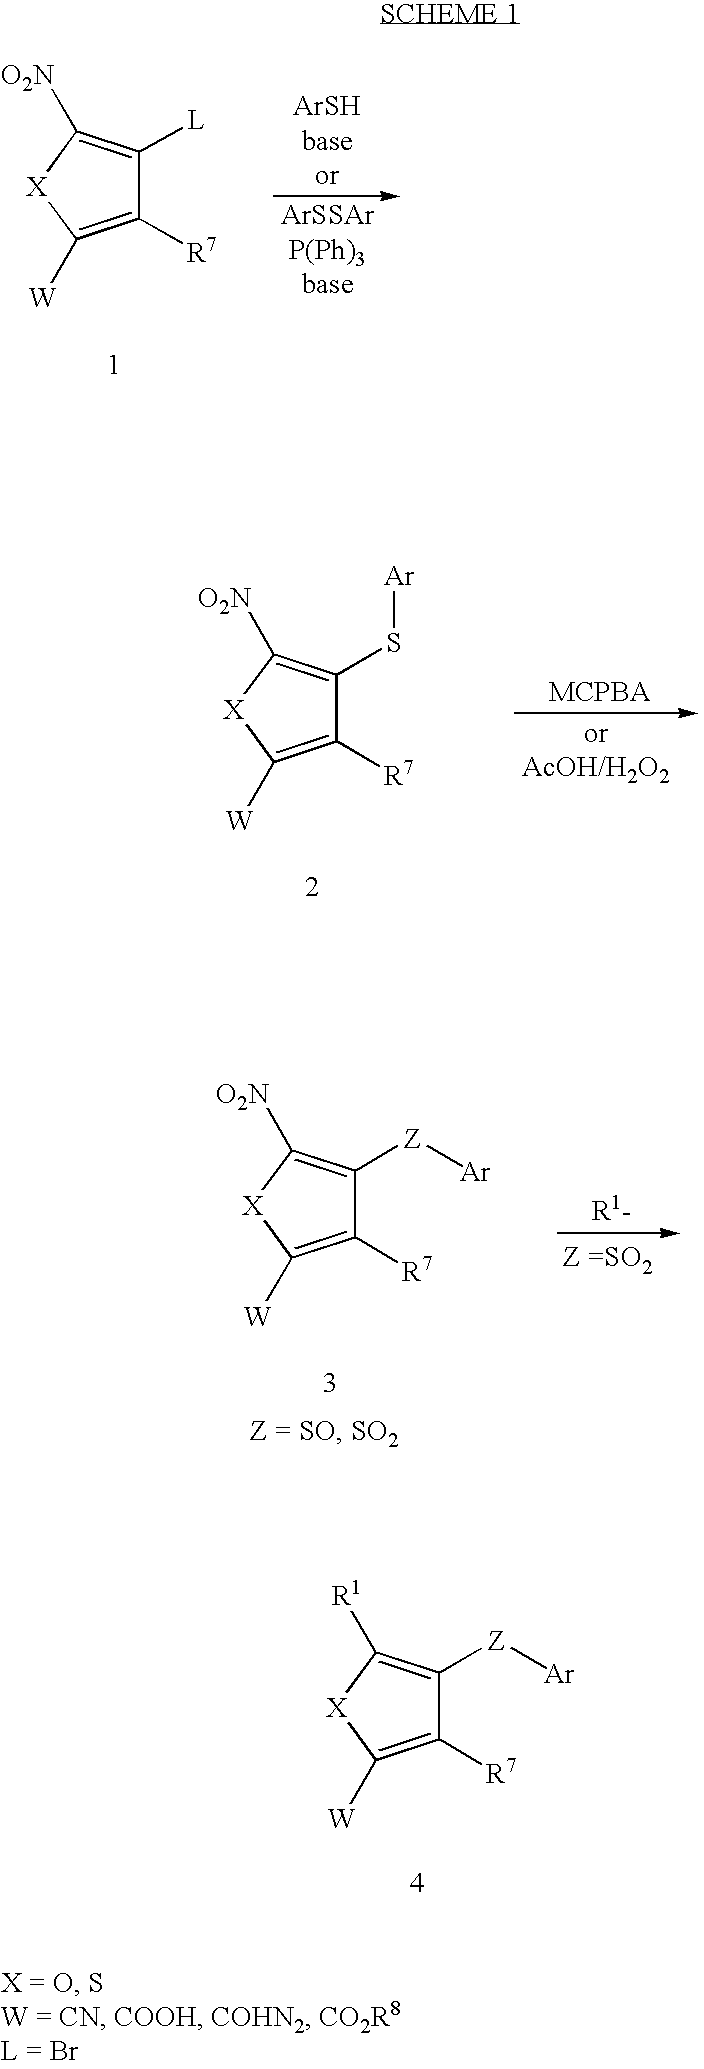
C1([R7])=C([W])[X]C([O2N])=C1[L].C1([R7])=C([W])[X]C([O2N])=C1S[Ar].C1([R7])=C([W])[X]C([O2N])=C1[Z][Ar].C1([R7])=C([W])[X]C([R1])=C1[Z][Ar]
